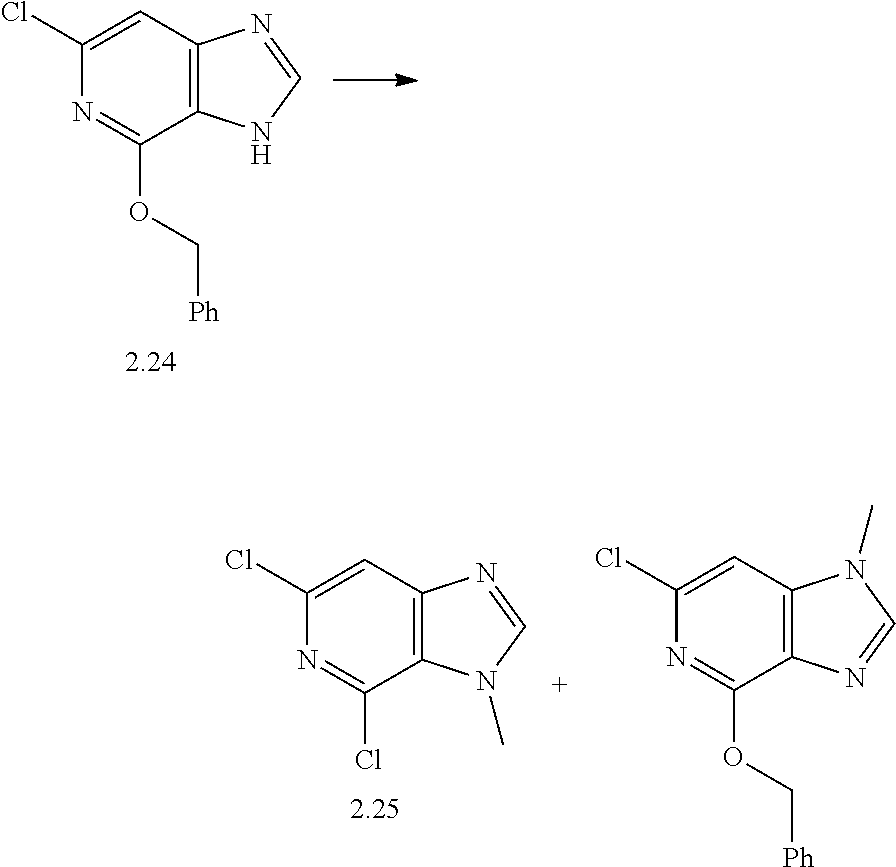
C1(Cl)=CC2=C(C(OC[Ph])=N1)NC=N2.C1(Cl)=CC2=C(C(Cl)=N1)N(C)C=N2.C1(Cl)=CC2=C(C(OC[Ph])=N1)N=CN2C
